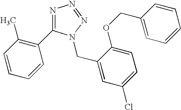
N1=C(C2=C(C)C=CC=C2)N(CC2=CC(Cl)=CC=C2OCC2=CC=CC=C2)N=N1
